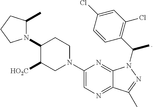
N1(C2C([HO2C])CN(C3=CN=C4C(=N3)N(C(C3=C(Cl)C=C(Cl)C=C3)C)N=C4C)CC2)C(C)CCC1
